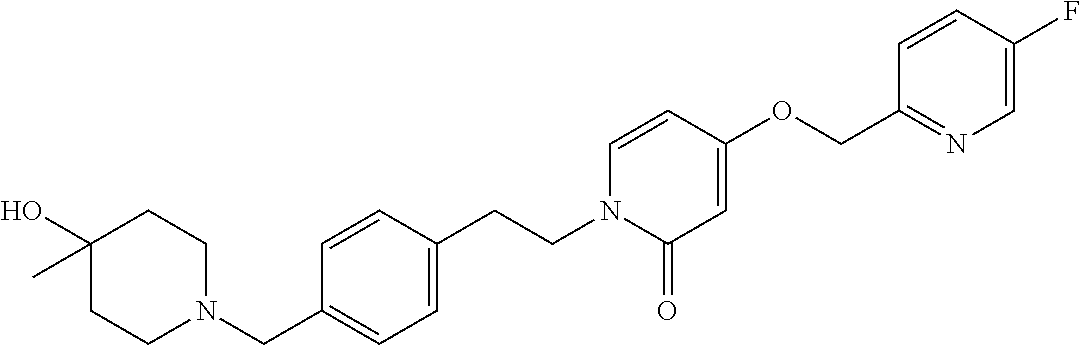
C1(O)(C)CCN(CC2=CC=C(CCN3C(=O)C=C(OCC4=NC=C(F)C=C4)C=C3)C=C2)CC1
